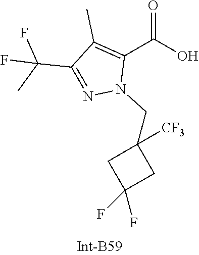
C(N1N=C(C(F)(F)C)C(C)=C1C(=O)O)C1([CF3])CC(F)(F)C1
